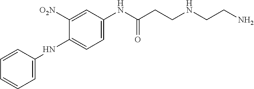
C1=CC(NC2=CC=C(NC(CCNCCN)=O)C=C2[O2N])=CC=C1
